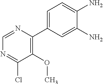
C1=C(C2=C(OC)C(Cl)=NC=N2)C=C(N)C(N)=C1
